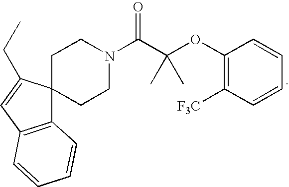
C12=C(C=C(CC)C13CCN(C(C(OC1=C([F3C])C=CC=C1)(C)C)=O)CC3)C=CC=C2
